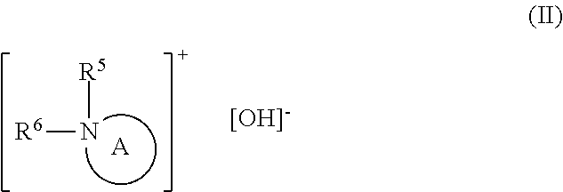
[R6]N[R5].[A]
